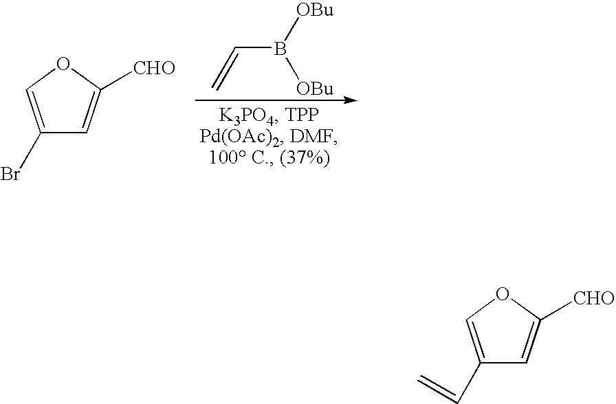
C1(Br)=COC([CHO])=C1.C=CB([OBu])[OBu].C=CC1=COC([CHO])=C1
